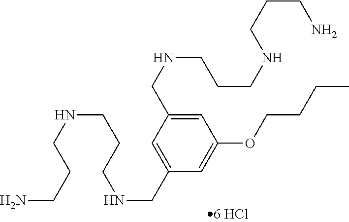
C1=C(CNCCCNCCCN)C=C(CNCCCNCCCN)C=C1OCCCC
